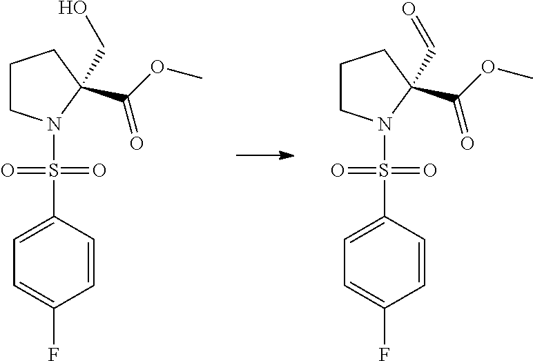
C1CN(S(C2=CC=C(F)C=C2)(=O)=O)C(C(=O)OC)(CO)C1.C1CN(S(C2=CC=C(F)C=C2)(=O)=O)C(C(=O)OC)(C=O)C1
